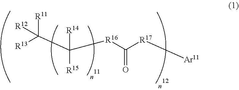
[R11]C([R12])([R13])C([R16]C(=O)[R17][Ar11])([R14])[R15]
